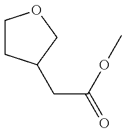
C(C(=O)OC)C1CCOC1
